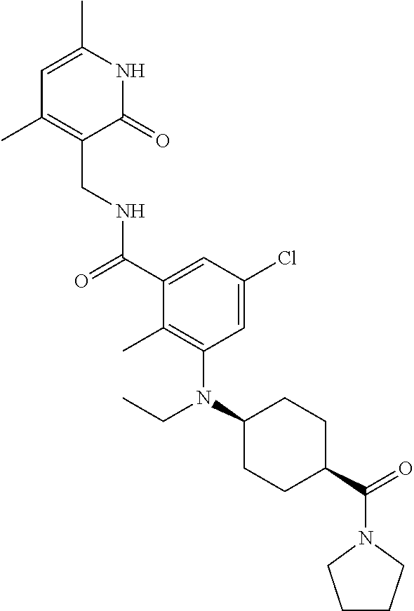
C1=C(C)NC(=O)C(CNC(C2=CC(Cl)=CC(N(C3CCC(C(=O)N4CCCC4)CC3)CC)=C2C)=O)=C1C
